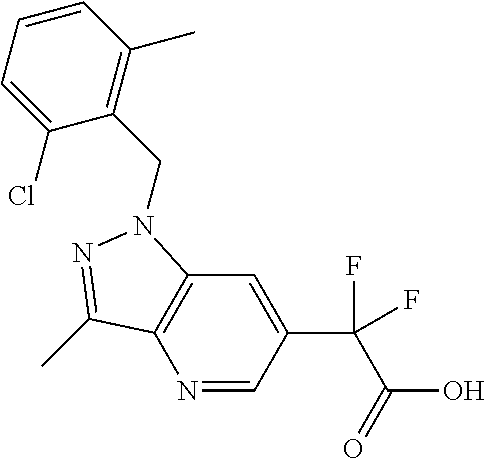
N1=CC(C(C(O)=O)(F)F)=CC2=C1C(C)=NN2CC1=C(C)C=CC=C1Cl
